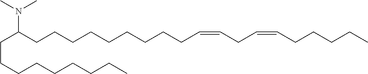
C(CCCCCCCC)C(CCCCCCCCCC=CCC=CCCCCC)N(C)C
